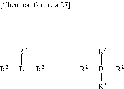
[R2]B([R2])[R2].[R2]B([R2])([R2])[R2]
